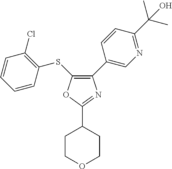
C1(C2=CN=C(C(C)(C)O)C=C2)=C(SC2=C(Cl)C=CC=C2)OC(C2CCOCC2)=N1
